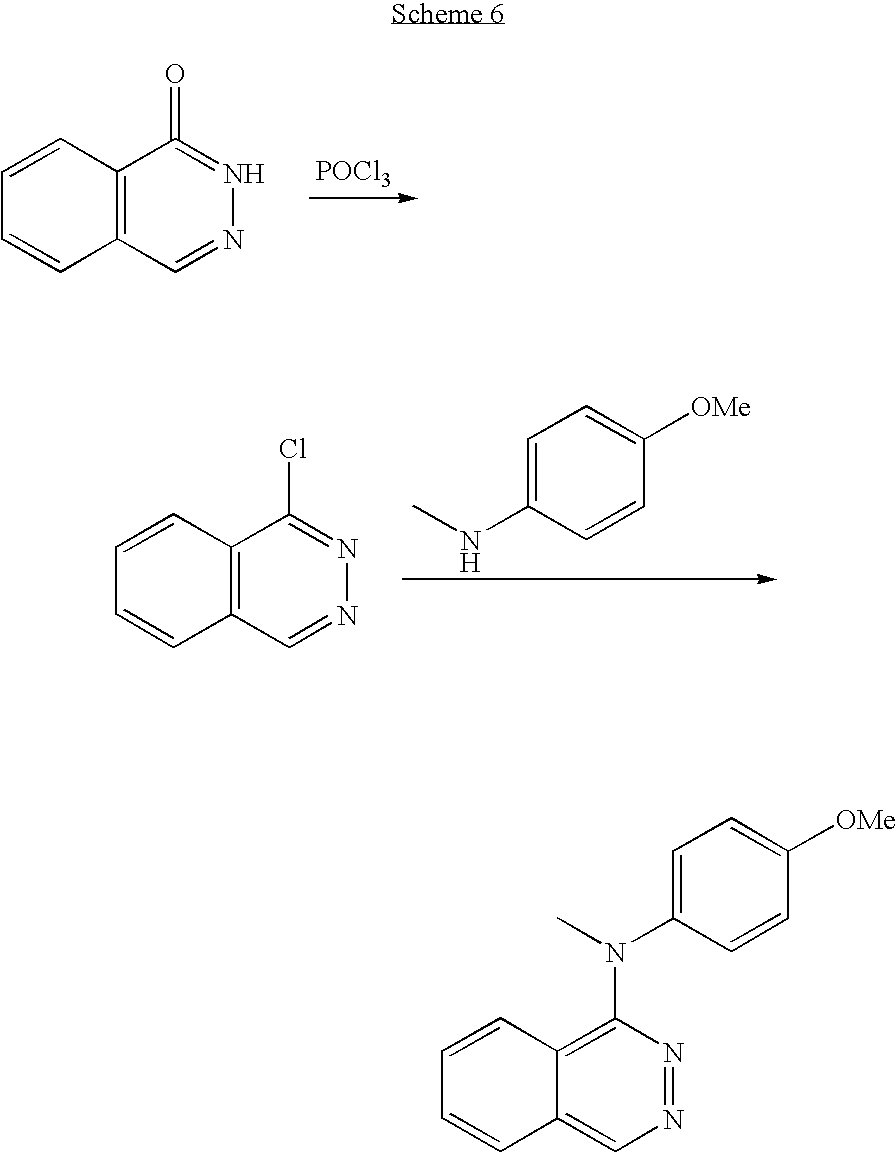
[POCl3].C1=CC2=C(C=C1)C=NN=C2=O.C1=C(NC)C=CC([OMe])=C1.C1=CC2=C(C=C1)C=NN=C2Cl.C1=CC2=C(N(C3=CC=C([OMe])C=C3)C)N=NC=C2C=C1
